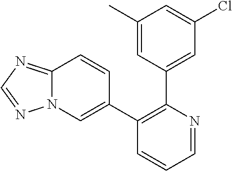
C1(C)=CC(C2=C(C3=CN4C(=NC=N4)C=C3)C=CC=N2)=CC(Cl)=C1
